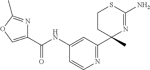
C1(C(NC2=CC(C3(C)N=C(N)SCC3)=NC=C2)=O)=COC(C)=N1
